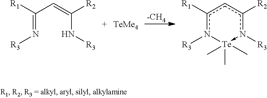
[R1]C(C=C([R2])N[R3])=N[R3].[TeMe4].[-CH4].[R1]c1cc([R2])n([R3])->[Te](C)(C)(C)n1[R3]
